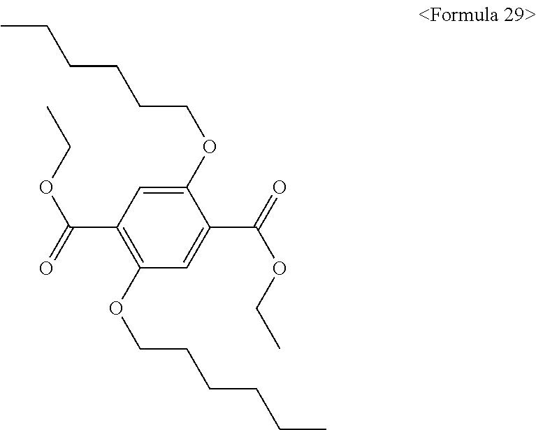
C1(OCCCCCC)=CC(C(=O)OCC)=C(OCCCCCC)C=C1C(=O)OCC
